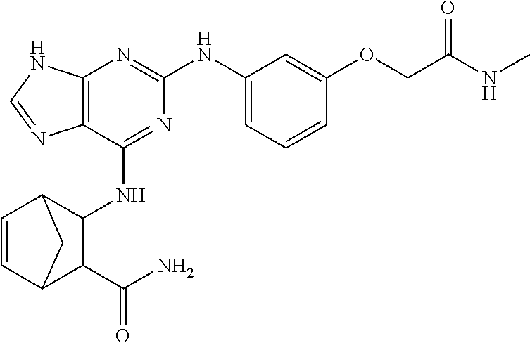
C12=C(N=C(NC3=CC=CC(OCC(NC)=O)=C3)N=C1NC1C3C=CC(C1C(N)=O)C3)NC=N2
